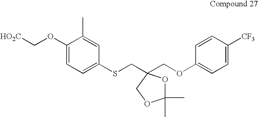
[HO2C]COC1=CC=C(SCC2(COC3=CC=C([CF3])C=C3)OC(C)(C)OC2)C=C1C
